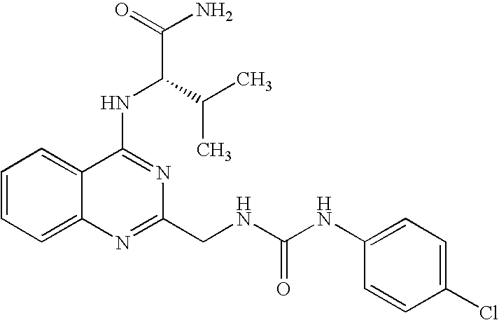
C1=CC=C2C(=C1)C(NC(C(C)C)C(N)=O)=NC(CNC(NC1=CC=C(Cl)C=C1)=O)=N2
